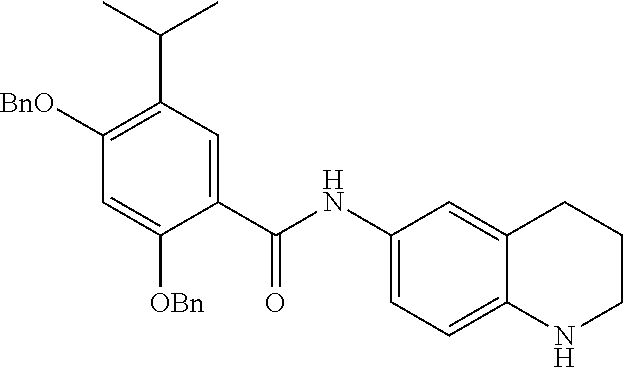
C1([BnO])=C(C(C)C)C=C(C(NC2=CC=C3C(=C2)CCCN3)=O)C([OBn])=C1
